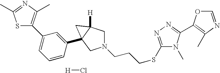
[H]Cl.N1(CCCSC2=NN=C(C3=C(C)N=CO3)N2C)CC2([H])C(C3=CC(C4=C(C)N=C(C)S4)=CC=C3)(C1)C2
